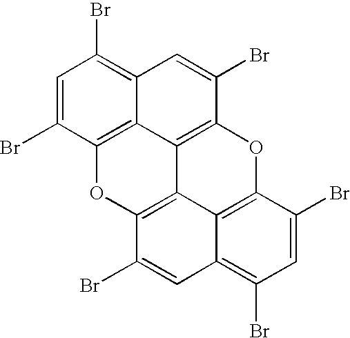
C1=C(Br)C2=C3C(=C1Br)C=C(Br)C1=C3C3=C(O2)C(Br)=CC2=C(Br)C=C(Br)C(=C32)O1
